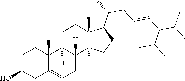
C1C2=CCC3([H])C([H])(C2(C)CCC1O)CCC1(C)C(C(CC=CC(C(C)C)C(C)C)C)CCC13[H]
